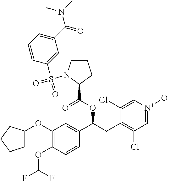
C1(OC2CCCC2)=C(OC(F)F)C=CC(C(OC(C2CCCN2S(C2=CC(C(=O)N(C)C)=CC=C2)(=O)=O)=O)CC2=C(Cl)C=[N+]([O-])C=C2Cl)=C1
